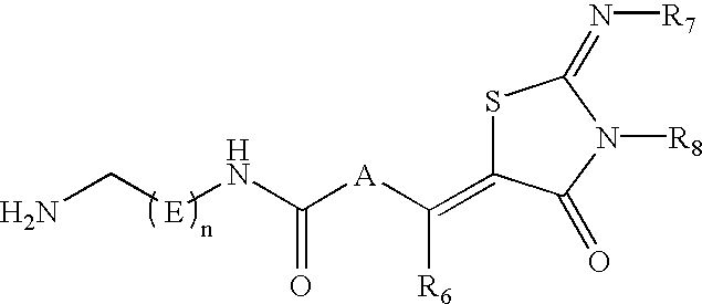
[A](C(=C1SC(=N[R7])N([R8])C1=O)[R6])C(N[E]CN)=O
